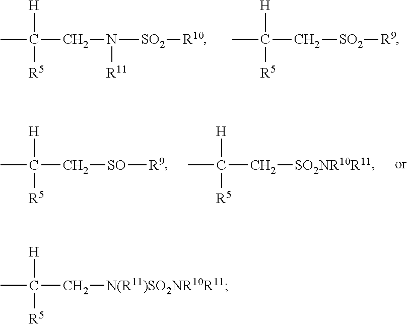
CC(CN([R11])[SO2][R10])([H])[R5].CC(C[SO2][R9])([H])[R5].CC(C[N(R11)SO2NR10R11])([H])[R5].CC(C[SO][R9])([H])[R5].CC(C[SO2NR10R11])([H])[R5]
